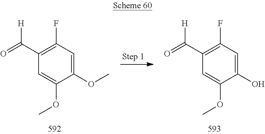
O=C(C1=C(F)C=C(OC)C(OC)=C1)[H].O=C(C1=C(F)C=C(O)C(OC)=C1)[H]
